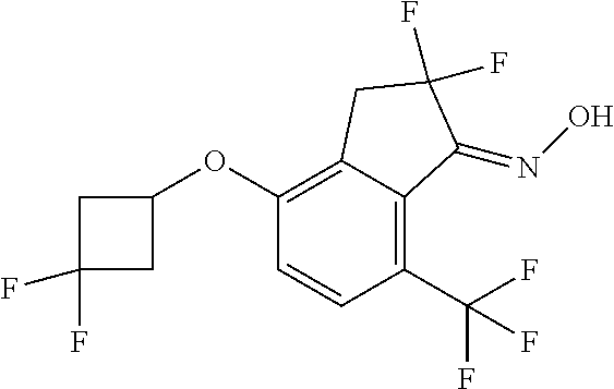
C1(OC2CC(F)(F)C2)=C2C(=C(C(F)(F)F)C=C1)C(=NO)C(F)(F)C2
